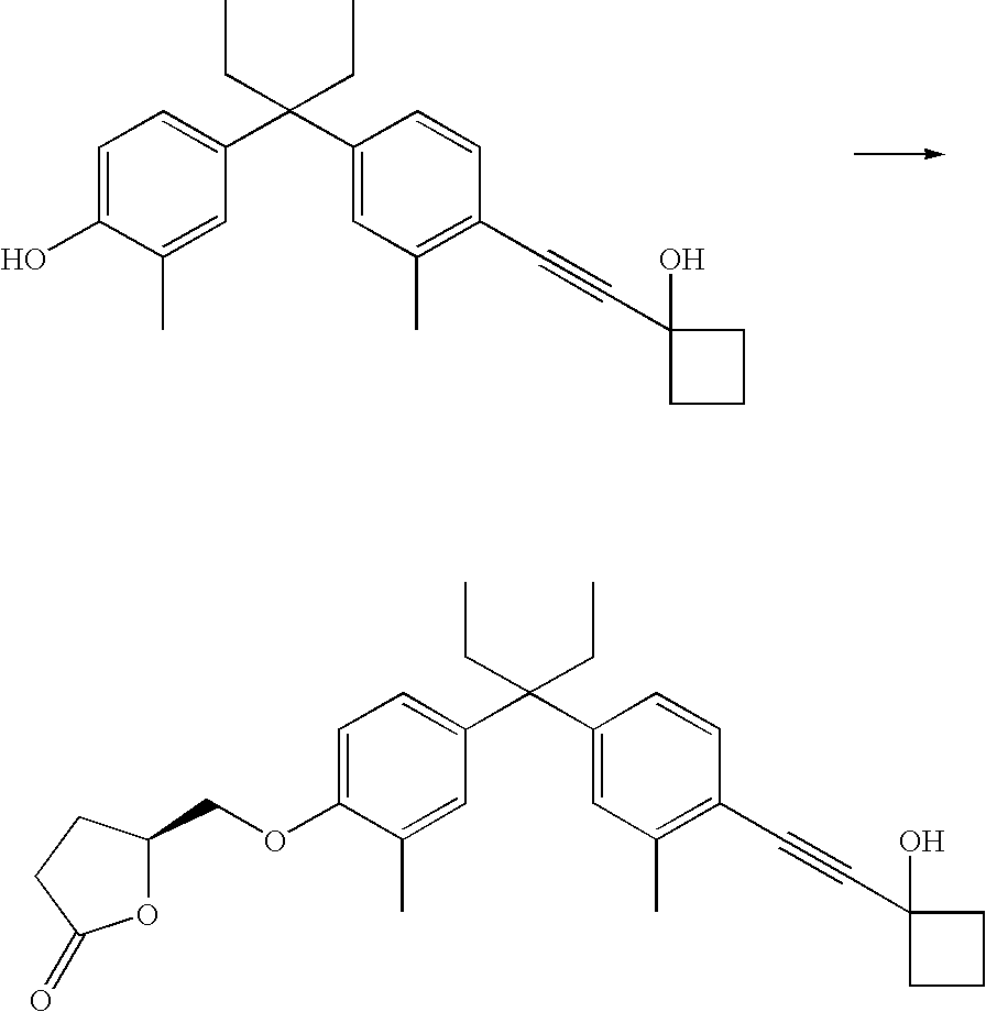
C1=C(O)C(C)=CC(C(C2=CC(C)=C(C#CC3(O)CCC3)C=C2)(CC)CC)=C1.C1=C(OCC2OC(=O)CC2)C(C)=CC(C(C2=CC(C)=C(C#CC3(O)CCC3)C=C2)(CC)CC)=C1
